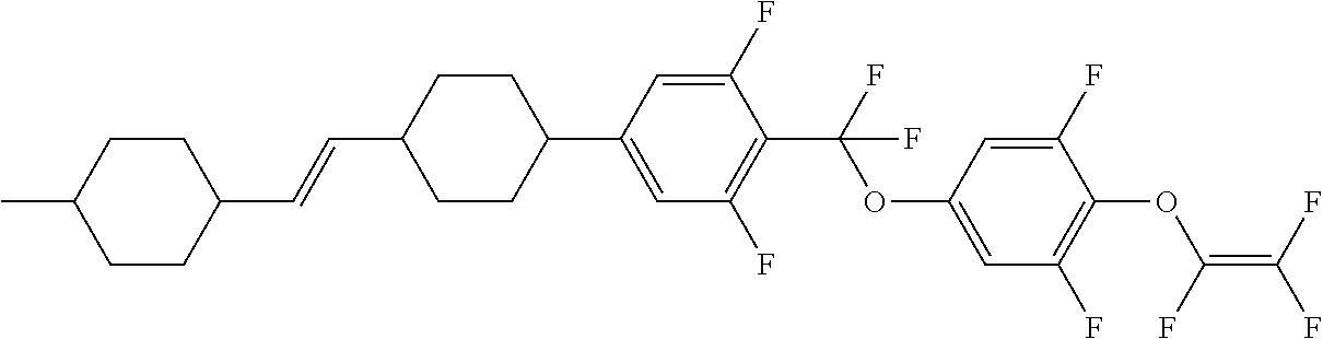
C1(C2CCC(C=CC3CCC(C)CC3)CC2)=CC(F)=C(C(F)(OC2=CC(F)=C(OC(=C(F)F)F)C(F)=C2)F)C(F)=C1
